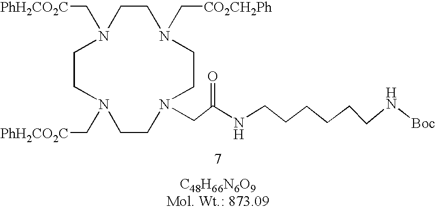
C1CN(C[CO2CH2Ph])CCN(CC(NCCCCCCN[Boc])=O)CCN(C[PhH2CO2C])CCN1C[PhH2CO2C]
